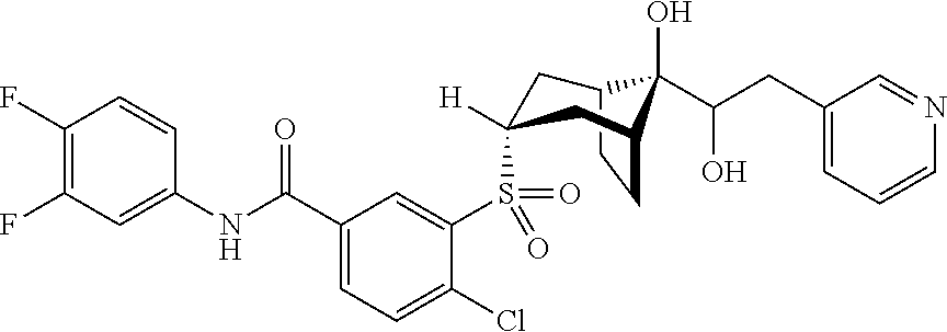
C1(F)=C(F)C=C(NC(C2=CC=C(Cl)C(S(=O)(C3([H])CC4CCC(C3)C4(O)C(CC3=CC=CN=C3)O)=O)=C2)=O)C=C1
